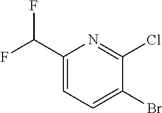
C1(C(F)F)=CC=C(Br)C(Cl)=N1
